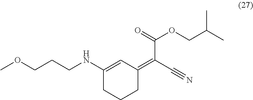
C1(NCCCOC)=CC(=C(C#N)C(=O)OCC(C)C)CCC1
